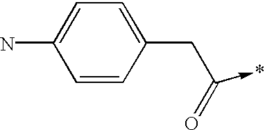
C1=CC(CC(->*)=O)=CC=C1N
